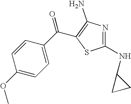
COC1=CC=C(C(=O)C2=C(N)N=C(NC3CC3)S2)C=C1
